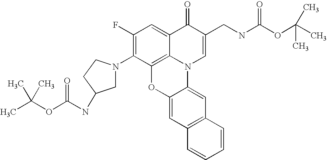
C1(F)=C(N2CC(NC(OC(C)(C)C)=O)CC2)C2=C3C(=C1)C(=O)C(CNC(OC(C)(C)C)=O)=CN3C1=CC3=C(C=C1O2)C=CC=C3
